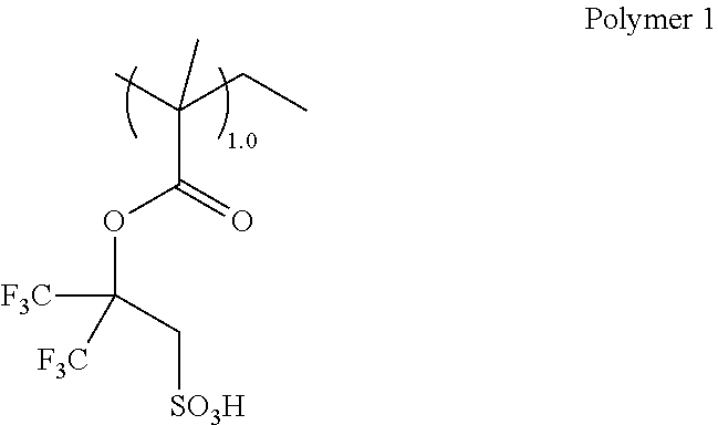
C(C(C)(CC)C)(OC([F3C])(C[SO3H])[F3C])=O
